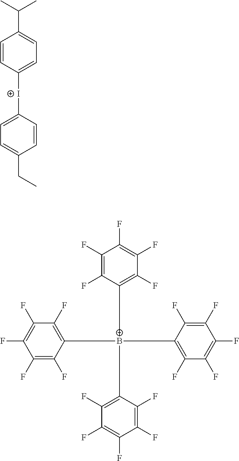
C1(F)=C(F)C([B-](C2=C(F)C(F)=C(F)C(F)=C2F)(C2=C(F)C(F)=C(F)C(F)=C2F)C2=C(F)C(F)=C(F)C(F)=C2F)=C(F)C(F)=C1F.C1=CC([I+]C2=CC=C(CC)C=C2)=CC=C1C(C)C
